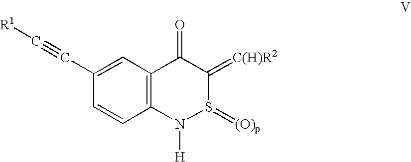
C12=C(C=C(C#C[R1])C=C1)C(=O)C(=[C(H)R2])S(=[(O)p])N2[H]
